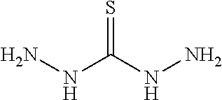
NNC(NN)=S
